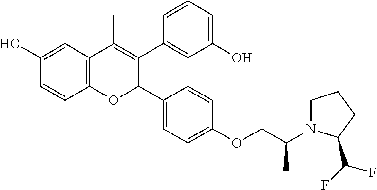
C12=C(C=C(O)C=C1)C(C)=C(C1=CC(O)=CC=C1)C(C1=CC=C(OCC(N3CCCC3C(F)F)C)C=C1)O2
